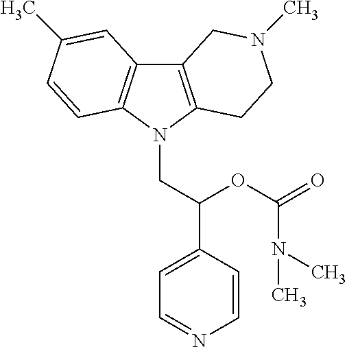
C12=C(N(CC(C3=CC=NC=C3)OC(=O)N(C)C)C3=C1C=C(C)C=C3)CCN(C)C2
